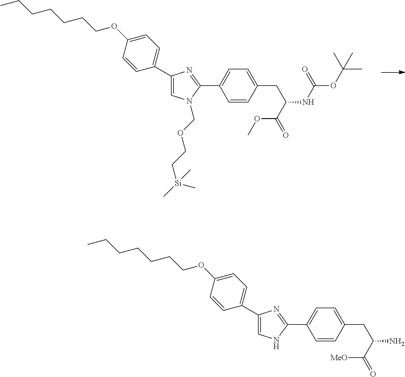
C1=C(C2=CN(COCC[Si](C)(C)C)C(C3=CC=C(CC(C(OC)=O)NC(OC(C)(C)C)=O)C=C3)=N2)C=CC(OCCCCCCC)=C1.C1=C(C2=CNC(C3=CC=C(CC(C([MeO])=O)N)C=C3)=N2)C=CC(OCCCCCCC)=C1
